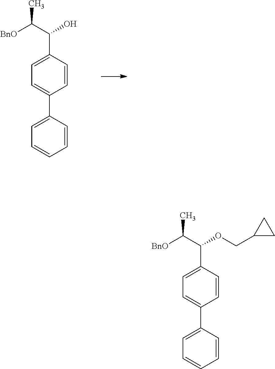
C1(C(C(C)[BnO])O)=CC=C(C2=CC=CC=C2)C=C1.C(C(C)[BnO])(OCC1CC1)C1=CC=C(C2=CC=CC=C2)C=C1
